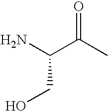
C(N)(C(C)=O)CO
